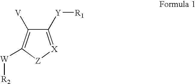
[Z]1[X]=C([Y][R1])C([V])=C1[W][R2]
